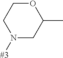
[#3]N1CC(C)OCC1
